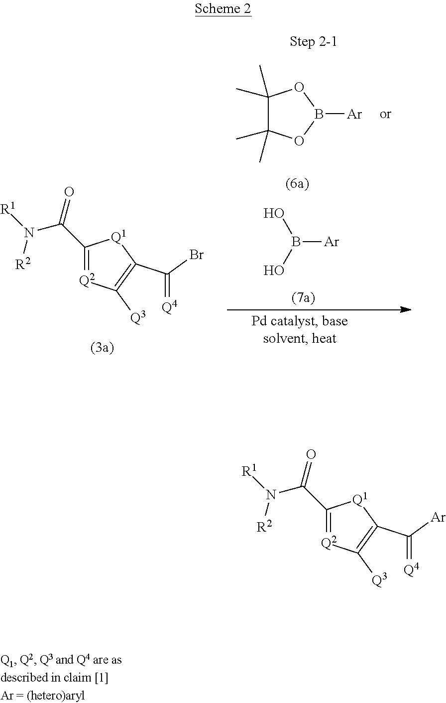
C1(C)(C)C(C)(C)OB([Ar])O1.B([Ar])(O)O.C1(C(N([R2])[R1])=O)=[Q2]C([Q3])=C(C(=[Q4])Br)[Q1]1.C1(C(N([R2])[R1])=O)=[Q2]C([Q3])=C(C(=[Q4])[Ar])[Q1]1
